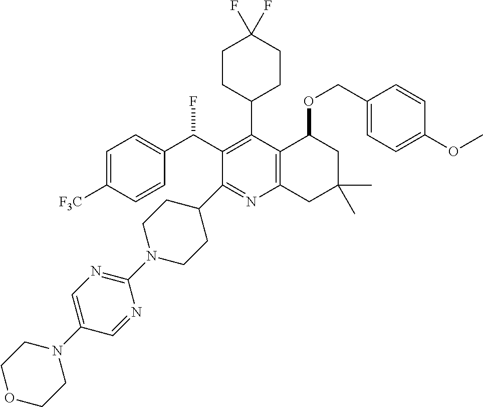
C1=C([F3C])C=CC(C(C2=C(C3CCC(F)(F)CC3)C3=C(N=C2C2CCN(C4=NC=C(N5CCOCC5)C=N4)CC2)CC(C)(C)CC3OCC2=CC=C(OC)C=C2)F)=C1
